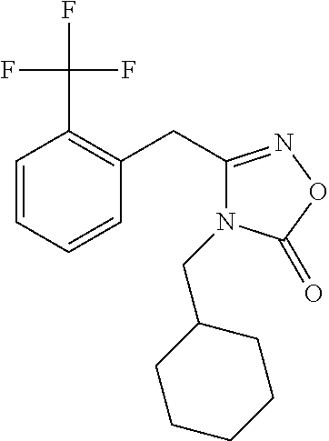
C1=CC=CC(CC2=NOC(=O)N2CC2CCCCC2)=C1C(F)(F)F
